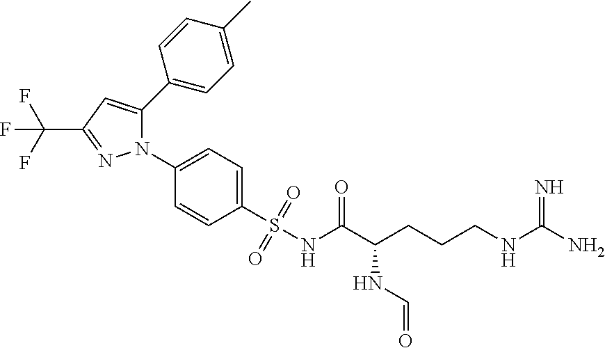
C1=CC(C)=CC=C1C1=CC(C(F)(F)F)=NN1C1=CC=C(S(NC(C(CCCNC(N)=N)NC=O)=O)(=O)=O)C=C1
